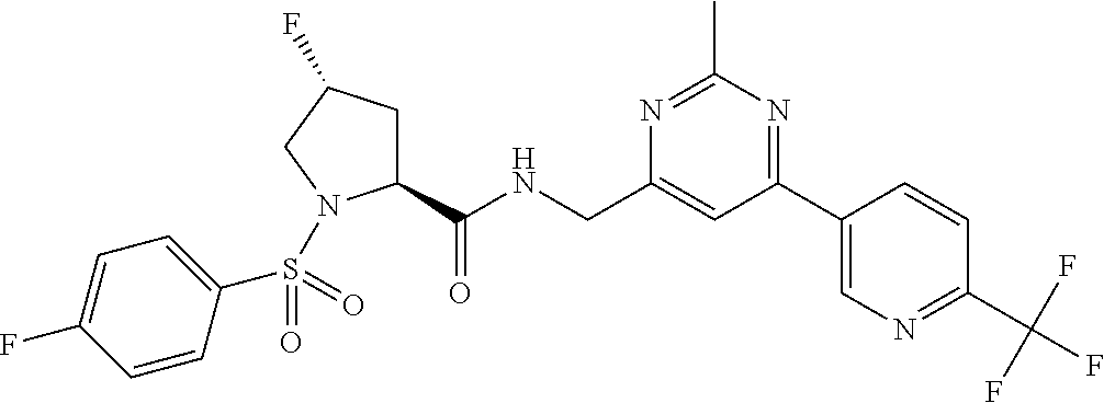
C1(C(NCC2=CC(C3=CN=C(C(F)(F)F)C=C3)=NC(C)=N2)=O)CC(F)CN1S(C1=CC=C(F)C=C1)(=O)=O
